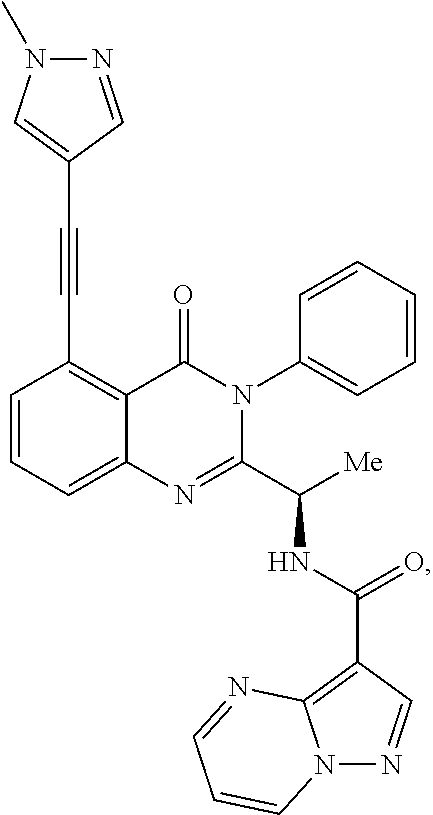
C1(C#CC2=CN(C)N=C2)=C2C(=CC=C1)N=C(C([Me])NC(C1=C3N(N=C1)C=CC=N3)=O)N(C1=CC=CC=C1)C2=O
